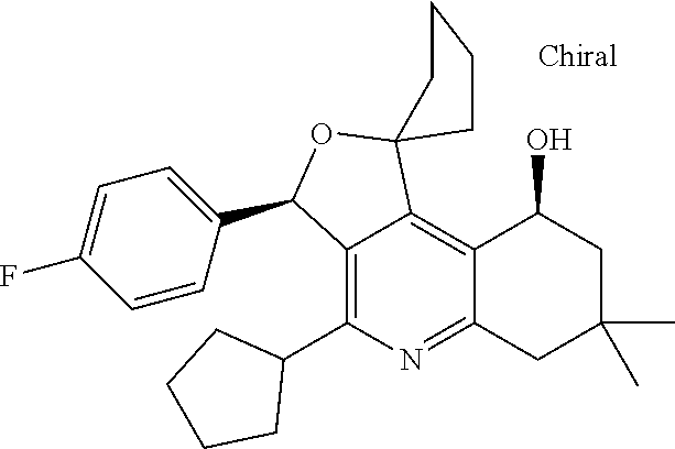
C12=C(C3CCCC3)N=C3C(=C1C1(OC2C2=CC=C(F)C=C2)CCCC1)C(O)CC(C)(C)C3
